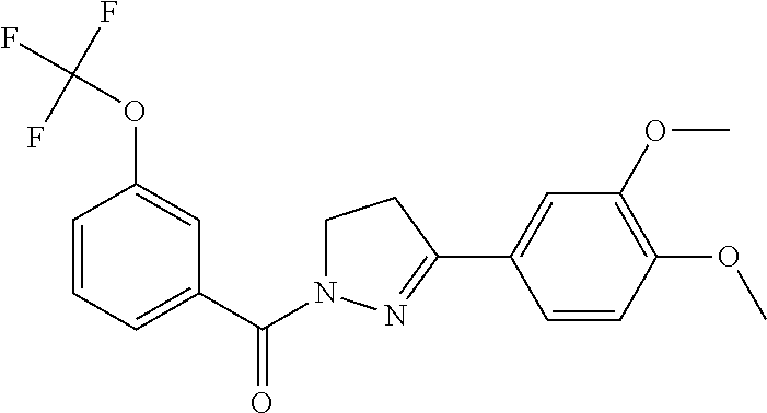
C1=CC=C(C(=O)N2CCC(C3=CC(OC)=C(OC)C=C3)=N2)C=C1OC(F)(F)F
